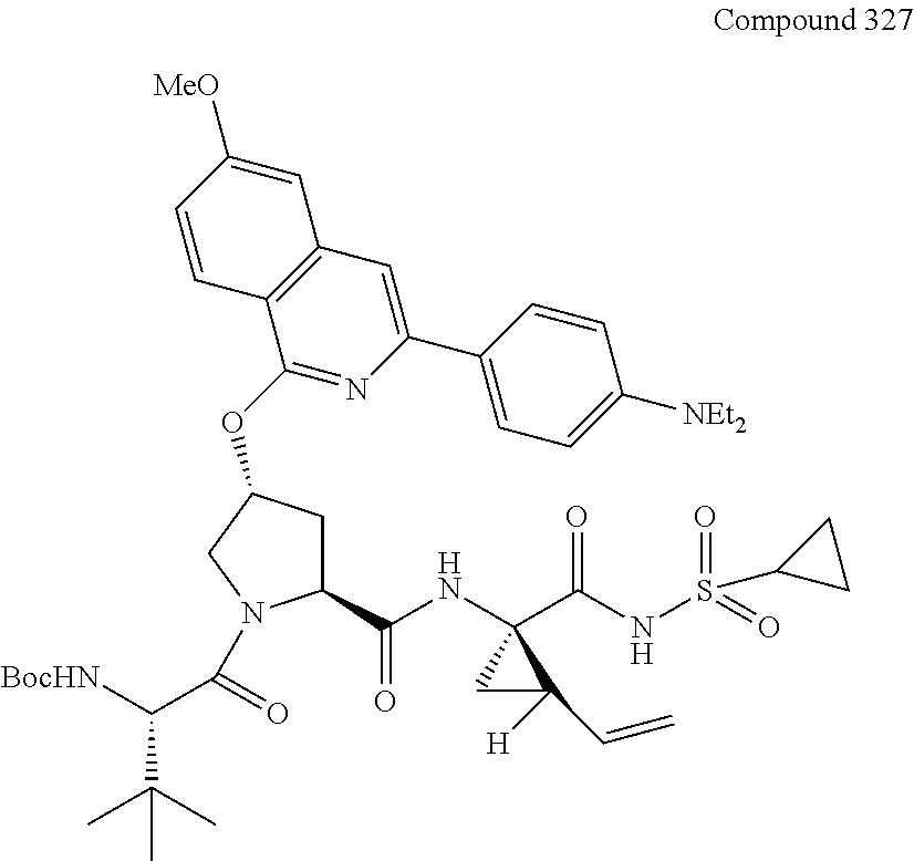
C1(C(NC2(C(NS(=O)(=O)C3CC3)=O)CC2([H])C=C)=O)CC(OC2=NC(C3=CC=C([NEt2])C=C3)=CC3=C2C=CC([MeO])=C3)CN1C(C([BocHN])C(C)(C)C)=O
